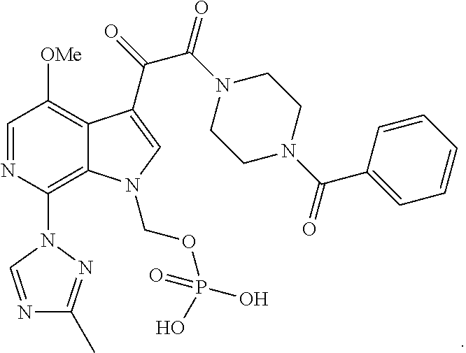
C12=C(N3C=NC(C)=N3)N=CC([OMe])=C1C(C(C(=O)N1CCN(C(C3=CC=CC=C3)=O)CC1)=O)=CN2COP(=O)(O)O
